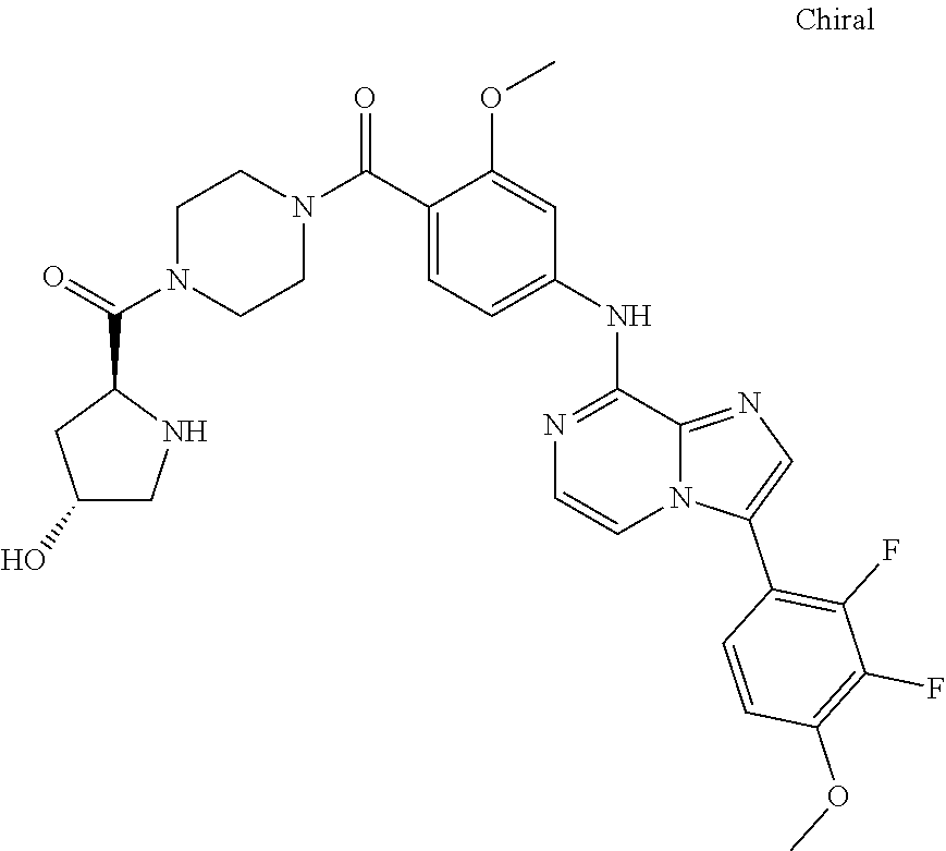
O(C1=C(F)C(F)=C(C2=CN=C3N2C=CN=C3NC2=CC=C(C(N3CCN(C(=O)C4CC(O)CN4)CC3)=O)C(OC)=C2)C=C1)C
